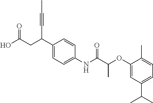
C1(C(CC(O)=O)C#CC)=CC=C(NC(C(OC2=CC(C(C)C)=CC=C2C)C)=O)C=C1
